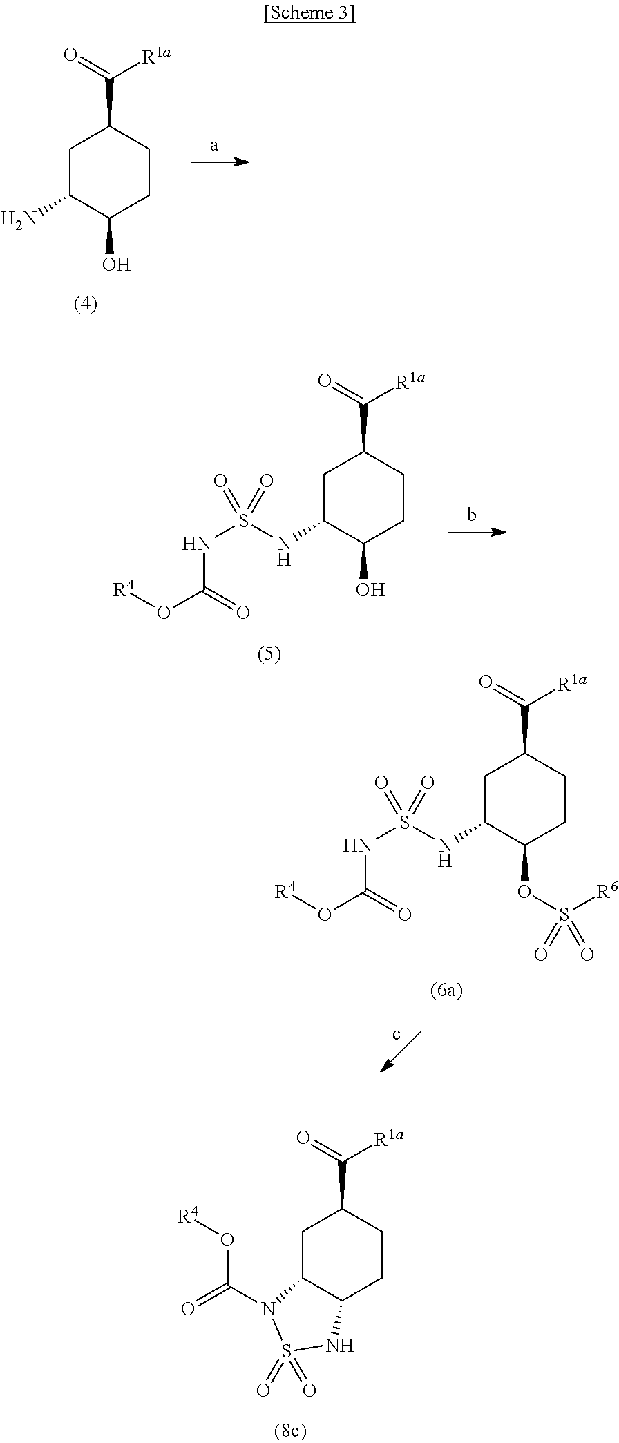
C1C(N)C(O)CCC1C(=O)[R1a].C1C(NS(NC(O[R4])=O)(=O)=O)C(O)CCC1C(=O)[R1a].C1C(NS(NC(O[R4])=O)(=O)=O)C(OS(=O)([R6])=O)CCC1C(=O)[R1a].C1C2C(CCC1C(=O)[R1a])NS(=O)(=O)N2C(=O)O[R4]
